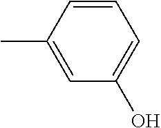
C1=CC(C)=CC(O)=C1
